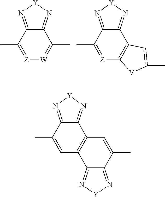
C12=N[Y]N=C1C(C)=[Z][W]=C2C.C12=N[Y]N=C1C(C)=[Z]C1=C2C=C(C)[V]1.C12=N[Y]N=C1C(C)=CC1=C2C=C(C)C2=N[Y]N=C12
